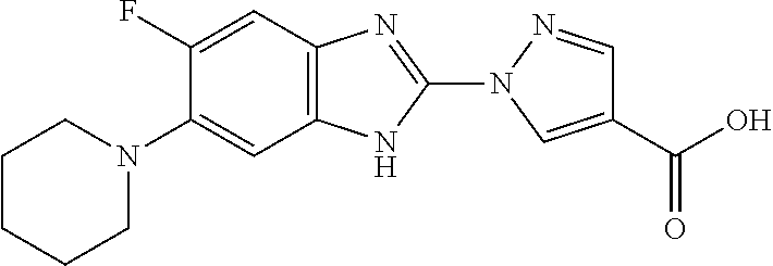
C1(N2C=C(C(O)=O)C=N2)=NC2=C(N1)C=C(N1CCCCC1)C(F)=C2
